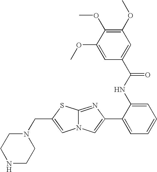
N12C(=NC(C3=CC=CC=C3NC(C3=CC(OC)=C(OC)C(OC)=C3)=O)=C1)SC(CN1CCNCC1)=C2
